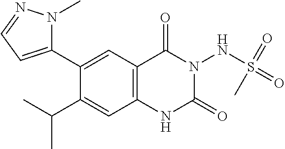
C1(C2=CC=NN2C)=CC2=C(C=C1C(C)C)NC(=O)N(NS(=O)(C)=O)C2=O
